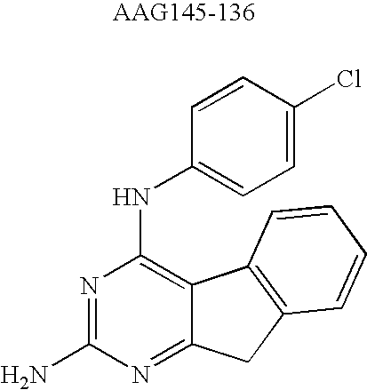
N1=C(N)N=C2C(=C1NC1=CC=C(Cl)C=C1)C1=C(C2)C=CC=C1
